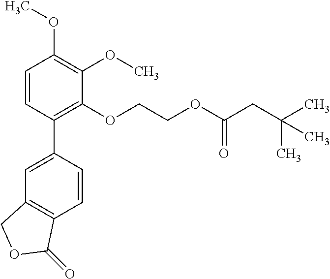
C1=CC(C2=CC3=C(C=C2)C(=O)OC3)=C(OCCOC(CC(C)(C)C)=O)C(OC)=C1OC
